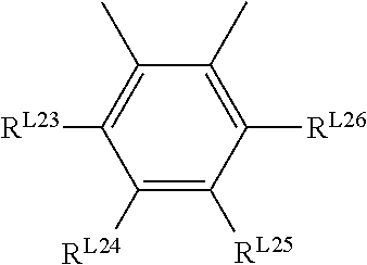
C1([RL24])=C([RL25])C([RL26])=C(C)C(C)=C1[RL23]
